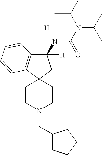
[H].C1CN(CC2CCCC2)CCC12CC(NC(N(C(C)C)C(C)C)=O)([H])C1=C2C=CC=C1
